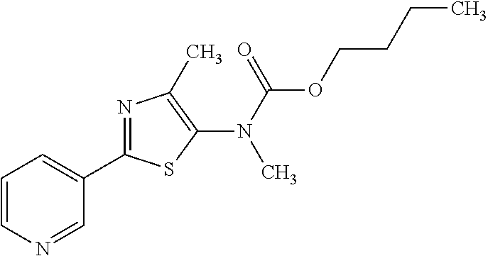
C1(C2=NC(C)=C(N(C(=O)OCCCC)C)S2)=CC=CN=C1
